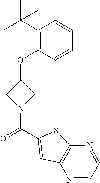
C1(C(C)(C)C)=C(OC2CN(C(=O)C3=CC4=C(N=CC=N4)S3)C2)C=CC=C1
